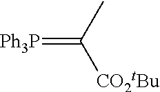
[Ph3P]=C([CO2tBu])C
